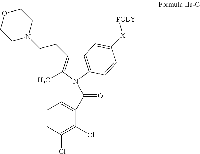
C12=C(N(C(=O)C3=CC=CC(Cl)=C3Cl)C(C)=C1CCN1CCOCC1)C=CC([X][POLY])=C2
